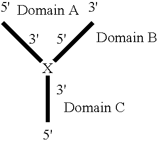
C[X](C)C
